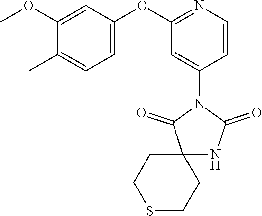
C1(OC)=CC(OC2=NC=CC(N3C(=O)C4(NC3=O)CCSCC4)=C2)=CC=C1C
